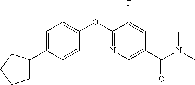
C1=C(C2CCCC2)C=CC(OC2=NC=C(C(N(C)C)=O)C=C2F)=C1
